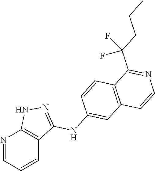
N1=CC=CC2=C1NN=C2NC1=CC2=C(C=C1)C(C(CCC)(F)F)=NC=C2
